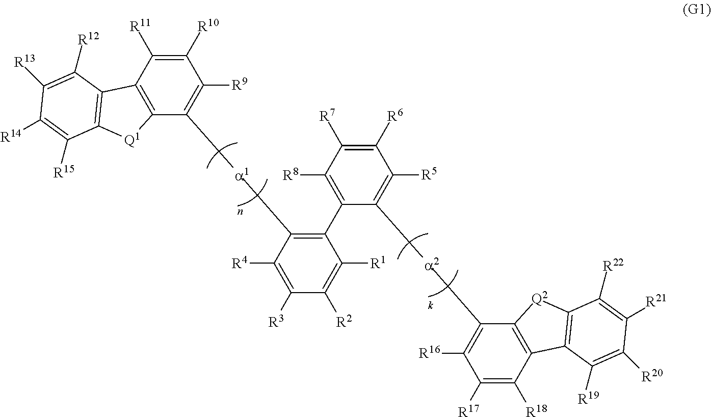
C1([R10])=C([R11])C2=C(C([a1]C3=C(C4=C([R8])C([R7])=C([R6])C([R5])=C4[a2]C4=C([R16])C([R17])=C([R18])C5=C4[Q2]C4=C5C([R19])=C([R20])C([R21])=C4[R22])C([R1])=C([R2])C([R3])=C3[R4])=C1[R9])[Q1]C1=C2C([R12])=C([R13])C([R14])=C1[R15]
